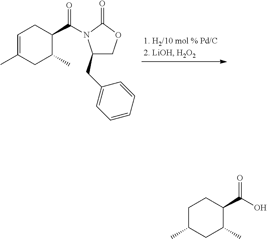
C1=C(C)CC(C)C(C(=O)N2C(CC3=CC=CC=C3)COC2=O)C1.C1C(C)CC(C)C(C(O)=O)C1
